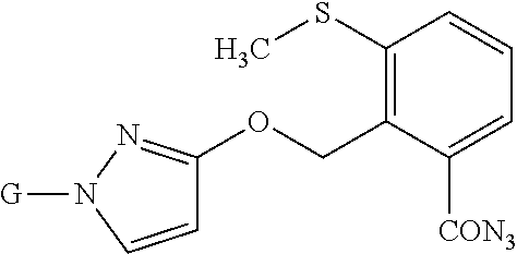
C1(SC)=C(COC2=NN([G])C=C2)C([CON3])=CC=C1
